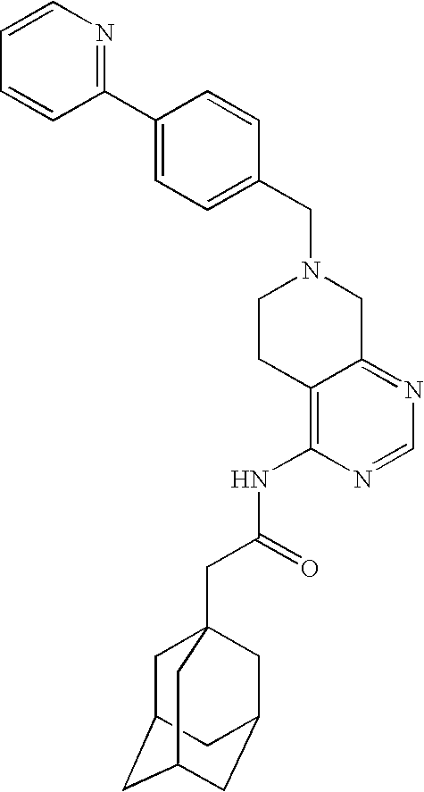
C1(CN2CCC3=C(NC(CC45CC6CC(CC(C4)C6)C5)=O)N=CN=C3C2)=CC=C(C2=NC=CC=C2)C=C1
